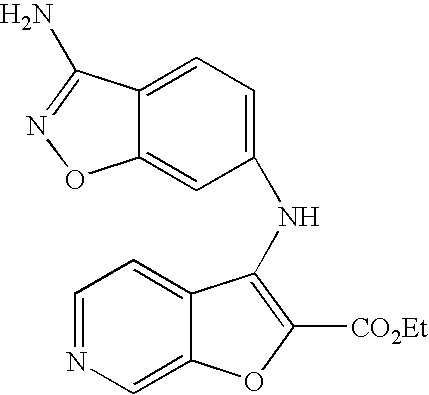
C1=NC=C2C(=C1)C(NC1=CC=C3C(=C1)ON=C3N)=C([CO2Et])O2
